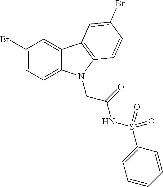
C1(Br)=CC=C2C(=C1)C1=C(N2CC(NS(C2=CC=CC=C2)(=O)=O)=O)C=CC(Br)=C1
